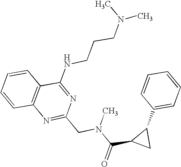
C1=CC2=C(C=C1)C(NCCCN(C)C)=NC(CN(C(C1CC1C1=CC=CC=C1)=O)C)=N2
